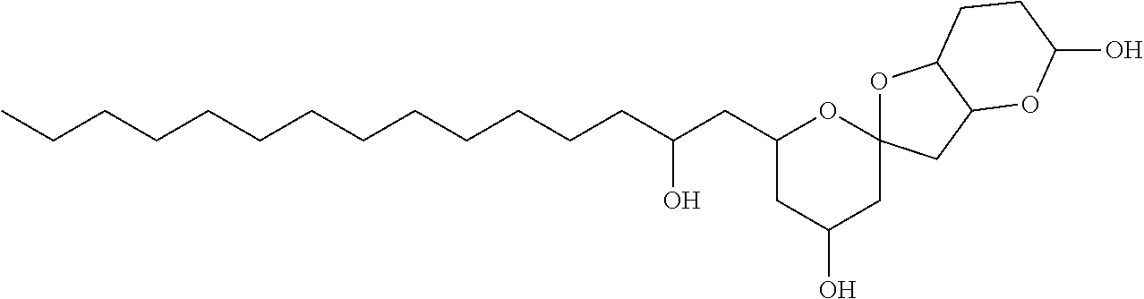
C(CCCCCCCCCCCC(CC1CC(O)CC2(O1)OC1C(C2)OC(O)CC1)O)C
